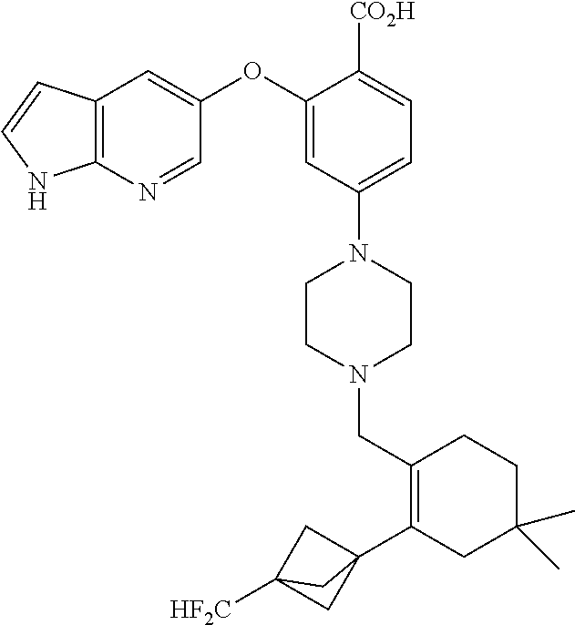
C1(OC2=CC3=C(N=C2)NC=C3)=CC(N2CCN(CC3=C(C45CC([HF2C])(C4)C5)CC(C)(C)CC3)CC2)=CC=C1[CO2H]
